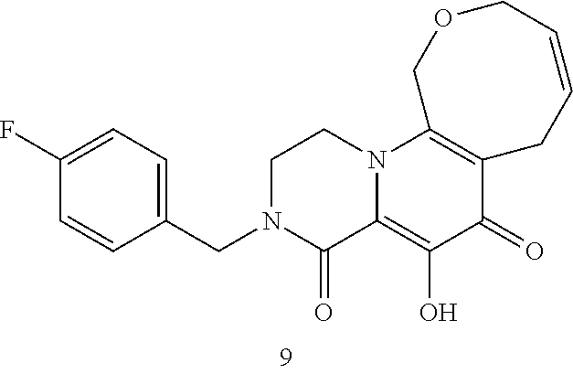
C1=CC(CN2CCN3C(=C(O)C(=O)C4=C3COCC=CC4)C2=O)=CC=C1F
